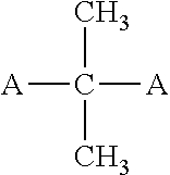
CC(C)([A])[A]
